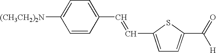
C1=CC(C=CC2=CC=C(C(=O)[H])S2)=CC=C1[(CH3CH2)2N]
